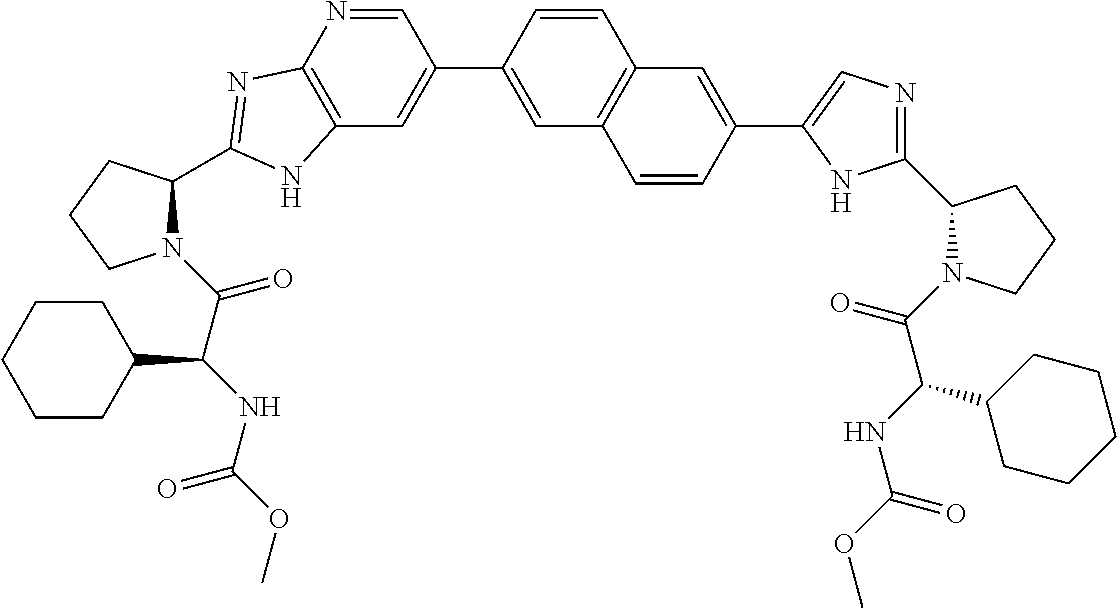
C12=C(N=CC(C3=CC4=C(C=C3)C=C(C3=CN=C(C5N(C(C(NC(OC)=O)C6CCCCC6)=O)CCC5)N3)C=C4)=C1)N=C(C1CCCN1C(C(NC(OC)=O)C1CCCCC1)=O)N2
